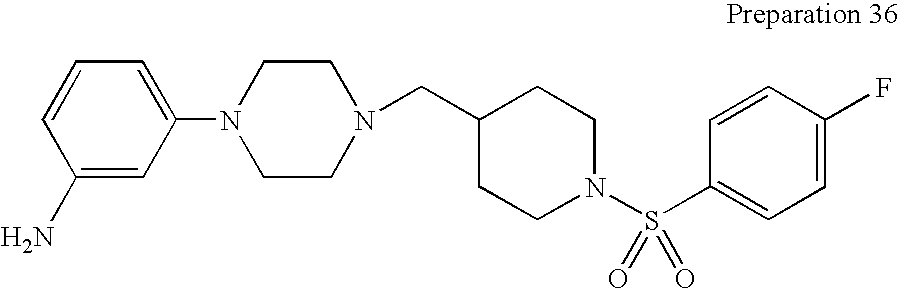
C1(N)=CC(N2CCN(CC3CCN(S(C4=CC=C(F)C=C4)(=O)=O)CC3)CC2)=CC=C1
